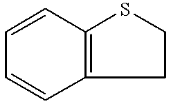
C1=CC2=C(C=C1)SCC2
